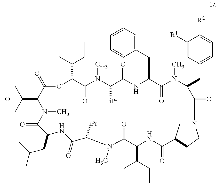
C1(CC2C(=O)N(C)C(CC3=CC=C([R2])C([R1])=C3)C(=O)N3CC(CC3)C(=O)NC(C(C)CC)C(=O)N(C)C([iPr])C(=O)NC(CC(C)C)C(=O)N(C)C(C(C)(C)O)C(=O)OC(C(CC)C)C(=O)N(C)C([iPr])C(=O)N2)=CC=CC=C1
